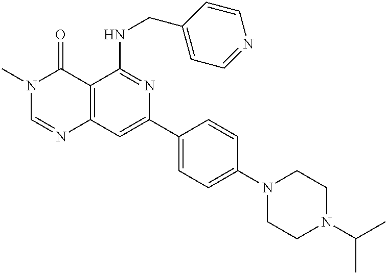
C12=C(C=C(C3=CC=C(N4CCN(C(C)C)CC4)C=C3)N=C1NCC1=CC=NC=C1)N=CN(C)C2=O
